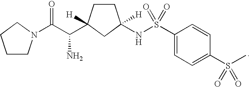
C1CN(C(C(C2([H])CCC(NS(C3=CC=C(S(C)(=O)=O)C=C3)(=O)=O)([H])C2)N)=O)CC1
